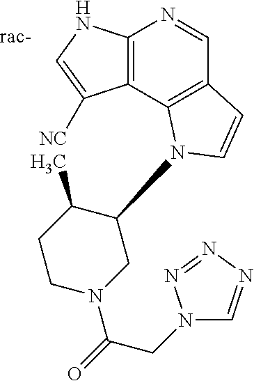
C12=C(NC=C1[NC])N=CC1=C2N(C2C(C)CCN(C(CN3C=NN=N3)=O)C2)C=C1
